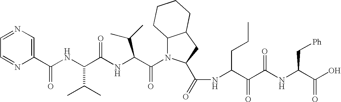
N1=CC=NC(C(NC(C(NC(C(N2C3C(CC2C(=O)NC(C(C(NC(C(O)=O)C[Ph])=O)=O)CCC)CCCC3)=O)C(C)C)=O)C(C)C)=O)=C1
